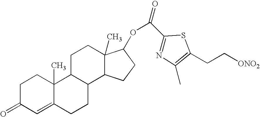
C1C(=O)C=C2C(C)(C1)C1C(CC2)C2C(C)(CC1)C(OC(C1=NC(C)=C(CC[ONO2])S1)=O)CC2
